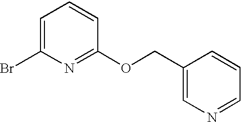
C1=C(Br)N=C(OCC2=CN=CC=C2)C=C1
